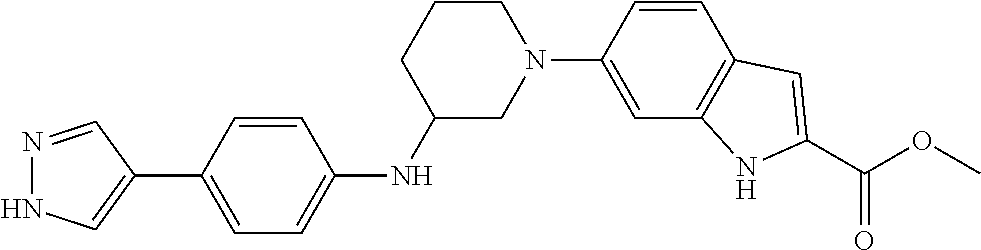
N1=CC(C2=CC=C(NC3CN(C4=CC5=C(C=C4)C=C(C(OC)=O)N5)CCC3)C=C2)=CN1
